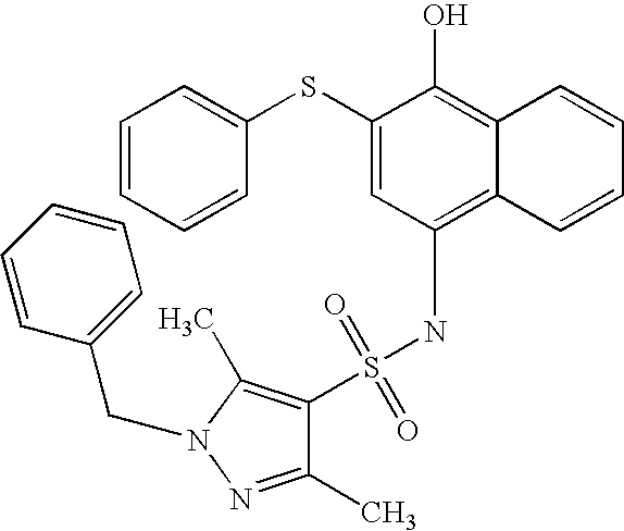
C1=CC=CC(SC2=CC(NS(C3=C(C)N(CC4=CC=CC=C4)N=C3C)(=O)=O)=C3C(=C2O)C=CC=C3)=C1
